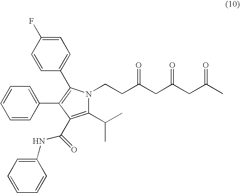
O=C(CC(=O)CC(C)=O)CCN1C(C(C)C)=C(C(NC2=CC=CC=C2)=O)C(C2=CC=CC=C2)=C1C1=CC=C(F)C=C1
